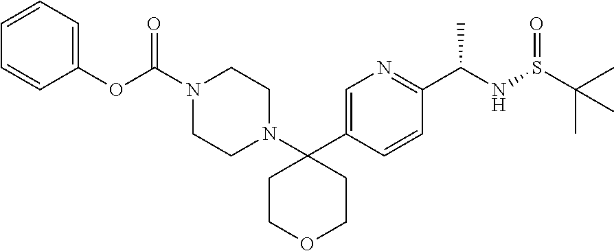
C1=CC(OC(=O)N2CCN(C3(C4=CN=C(C(NS(C(C)(C)C)=O)C)C=C4)CCOCC3)CC2)=CC=C1
